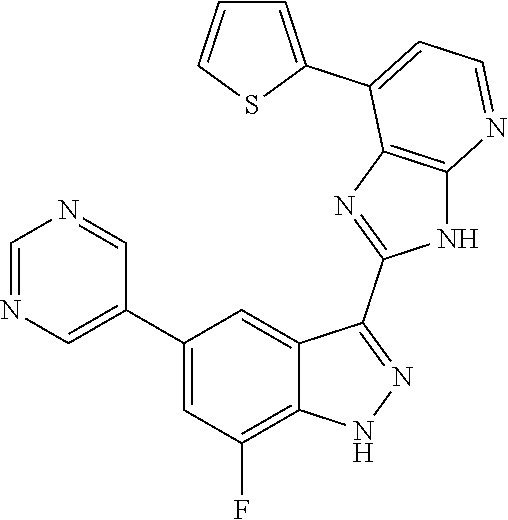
C1=NC=C(C2=CC(F)=C3C(=C2)C(C2=NC4=C(N2)N=CC=C4C2=CC=CS2)=NN3)C=N1
